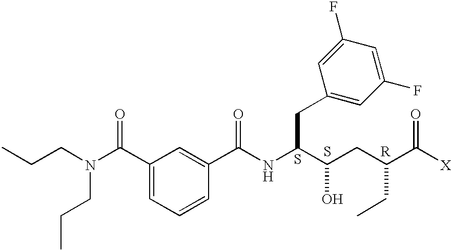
CCCN(C(C1=CC=CC(C(NC(C(CC(CC)C([X])=O)O)CC2=CC(F)=CC(F)=C2)=O)=C1)=O)CCC.[R].S.S
